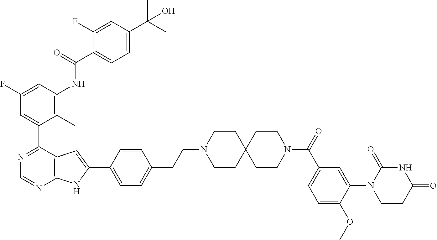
C1CN(CCC2=CC=C(C3=CC4=C(N=CN=C4C4=CC(F)=CC(NC(C5=CC=C(C(C)(O)C)C=C5F)=O)=C4C)N3)C=C2)CCC12CCN(C(C1=CC=C(OC)C(N3CCC(=O)NC3=O)=C1)=O)CC2
